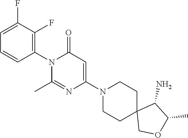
C1=C(F)C(F)=C(N2C(C)=NC(N3CCC4(CC3)COC(C)C4N)=CC2=O)C=C1
